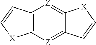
C12=C([Z]=C3C(=[Z]1)[X]C=C3)[X]C=C2
